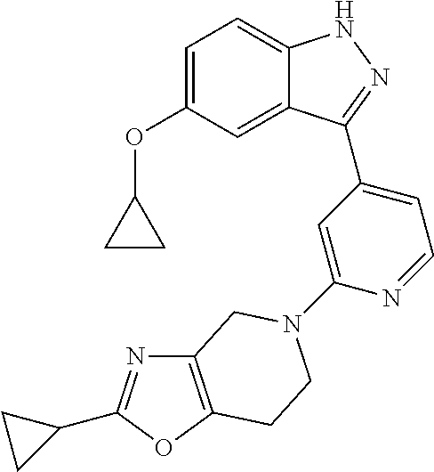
C1=C(OC2CC2)C=C2C(=C1)NN=C2C1=CC=NC(N2CCC3=C(N=C(C4CC4)O3)C2)=C1
